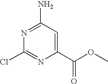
N1=C(N)C=C(C(OC)=O)N=C1Cl
